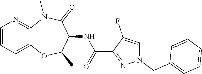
C12=CC=CN=C1N(C)C(=O)C(NC(C1=NN(CC3=CC=CC=C3)C=C1F)=O)C(C)O2
